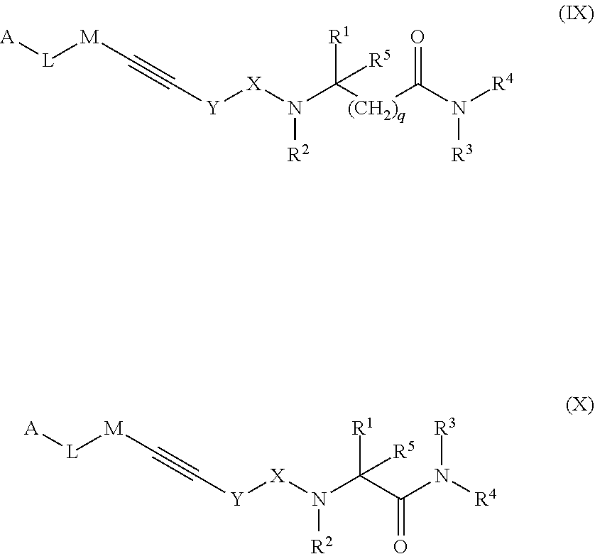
[Y]([X]N(C([(CH2)q]C(N([R3])[R4])=O)([R1])[R5])[R2])C#C[M][L][A].[Y]([X]N(C(C(N([R4])[R3])=O)([R1])[R5])[R2])C#C[M][L][A]
